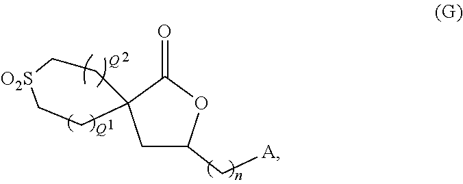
C1C(C[A])OC(=O)C12CC[O2S]CC2
